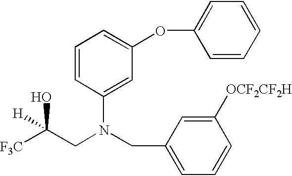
C1=CC=CC=C1OC1=CC=CC(N(CC2=CC=CC([OCF2CF2H])=C2)CC([F3C])(O)[H])=C1
